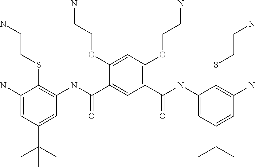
C1(OCCN)=CC(OCCN)=C(C(NC2=CC(C(C)(C)C)=CC(N)=C2SCCN)=O)C=C1C(NC1=C(SCCN)C(N)=CC(C(C)(C)C)=C1)=O
